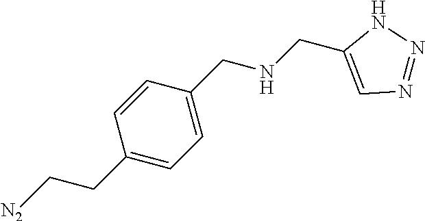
C1(CC[N2])=CC=C(CNCC2=CN=NN2)C=C1
